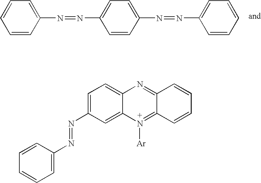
C1=CC=CC(N=NC2=CC=C(N=NC3=CC=CC=C3)C=C2)=C1.C1=C(N=NC2=CC=CC=C2)C=C2C(=C1)N=C1C(=N2[Ar])C=CC=C1
